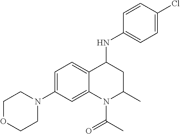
C1=C(N2CCOCC2)C=C2C(=C1)C(NC1=CC=C(Cl)C=C1)CC(C)N2C(C)=O
